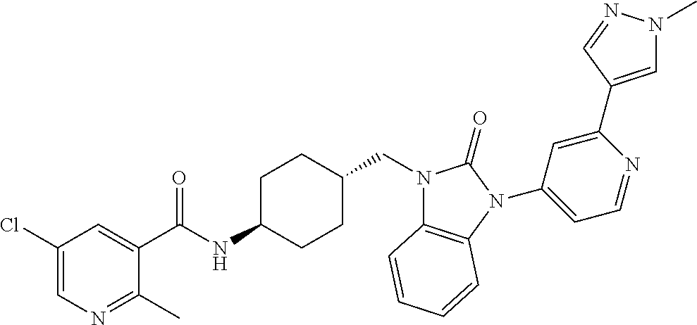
C1(Cl)=CN=C(C)C(C(NC2CCC(CN3C4=C(N(C5=CC=NC(C6=CN(C)N=C6)=C5)C3=O)C=CC=C4)CC2)=O)=C1
